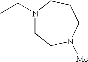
CCN1CCN([Me])CCC1
